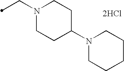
C(N1CCC(N2CCCCC2)CC1)C.[2HCl]
